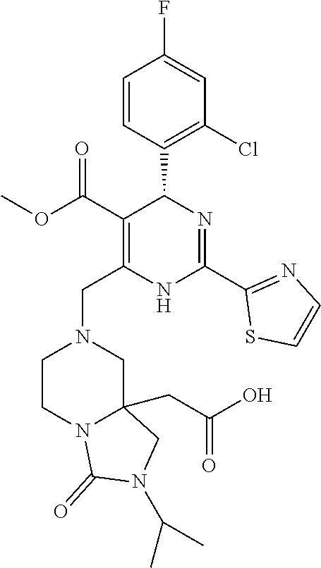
C1=CC(C2C(C(OC)=O)=C(CN3CCN4C(CC(O)=O)(C3)CN(C(C)C)C4=O)NC(C3=NC=CS3)=N2)=C(Cl)C=C1F
